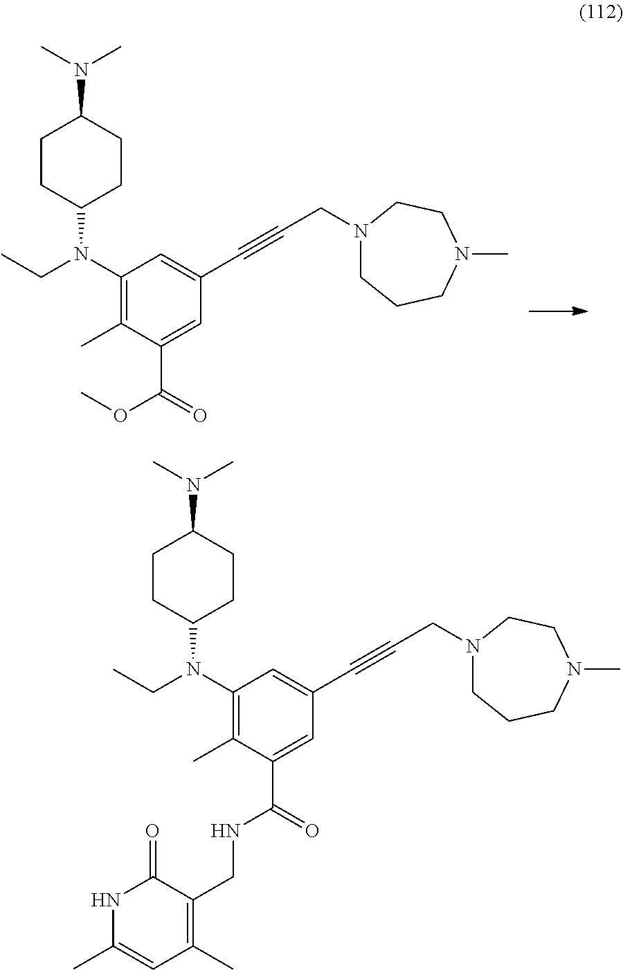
C1(N(CC)C2CCC(N(C)C)CC2)=C(C)C(C(=O)OC)=CC(C#CCN2CCCN(C)CC2)=C1.C1(N(CC)C2CCC(N(C)C)CC2)=C(C)C(C(=O)NCC2=C(C)C=C(C)NC2=O)=CC(C#CCN2CCCN(C)CC2)=C1
